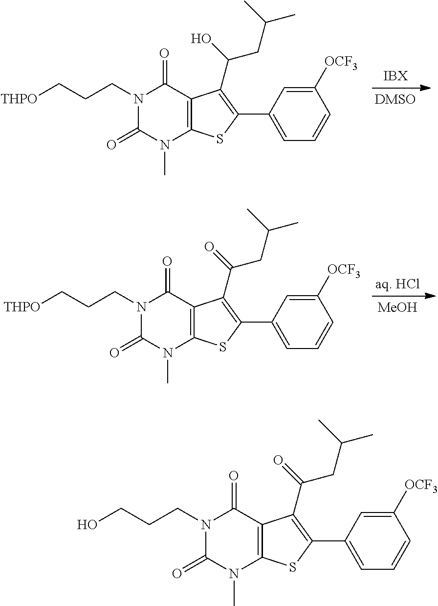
C1([OCF3])=CC(C2=C(C(O)CC(C)C)C3=C(S2)N(C)C(=O)N(CCC[THPO])C3=O)=CC=C1.[MeOH].C1([OCF3])=CC(C2=C(C(=O)CC(C)C)C3=C(S2)N(C)C(=O)N(CCC[THPO])C3=O)=CC=C1.C1([OCF3])=CC(C2=C(C(=O)CC(C)C)C3=C(S2)N(C)C(=O)N(CCCO)C3=O)=CC=C1
